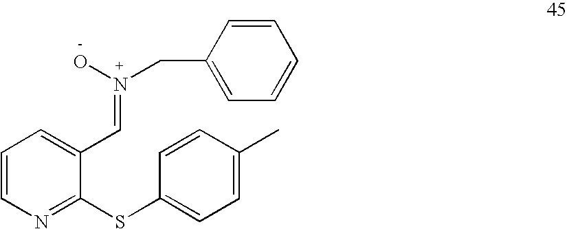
C1=CN=C(SC2=CC=C(C)C=C2)C(C=N(O)CC2=CC=CC=C2)=C1
